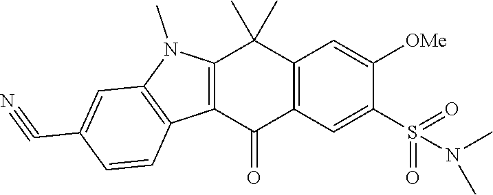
C12=C(C=C(S(=O)(=O)N(C)C)C([OMe])=C1)C(=O)C1=C(C2(C)C)N(C)C2=C1C=CC(C#N)=C2
